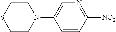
C1=CC([NO2])=NC=C1N1CCSCC1
